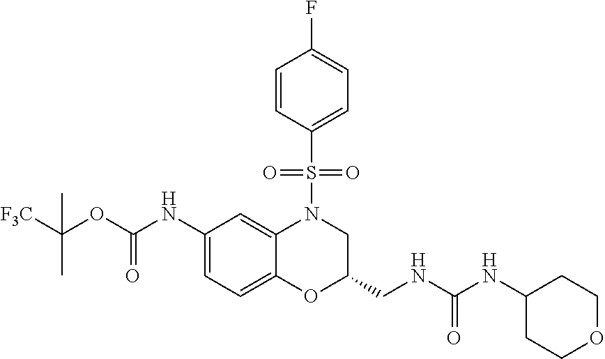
C1(NC(OC([F3C])(C)C)=O)=CC=C2C(=C1)N(S(C1=CC=C(F)C=C1)(=O)=O)CC(CNC(NC1CCOCC1)=O)O2
